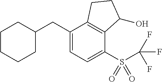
C1(CC2=CC=C(S(C(F)(F)F)(=O)=O)C3=C2CCC3O)CCCCC1
